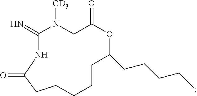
C1(=N)NC(=O)CCCCCC(CCCCC)OC(=O)CN1[CD3]
